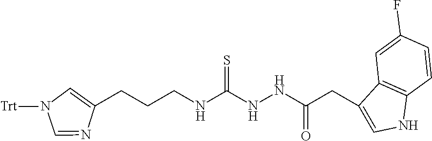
[Trt]N1C=NC(CCCNC(NNC(CC2=CNC3=C2C=C(F)C=C3)=O)=S)=C1
